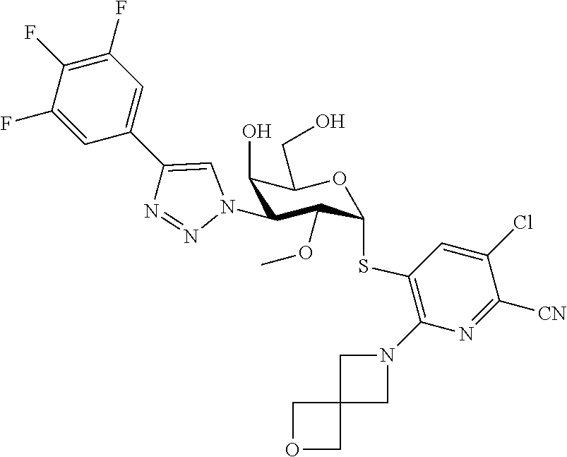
C1(F)=CC(C2=CN(C3C(O)C(CO)OC(SC4=C(N5CC6(C5)COC6)N=C([CN])C(Cl)=C4)C3OC)N=N2)=CC(F)=C1F
